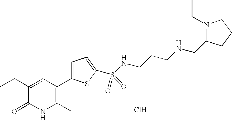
C1(CC)=CC(C2=CC=C(S(=O)(=O)NCCCNCC3N(CC)CCC3)S2)=C(C)NC1=O.Cl
